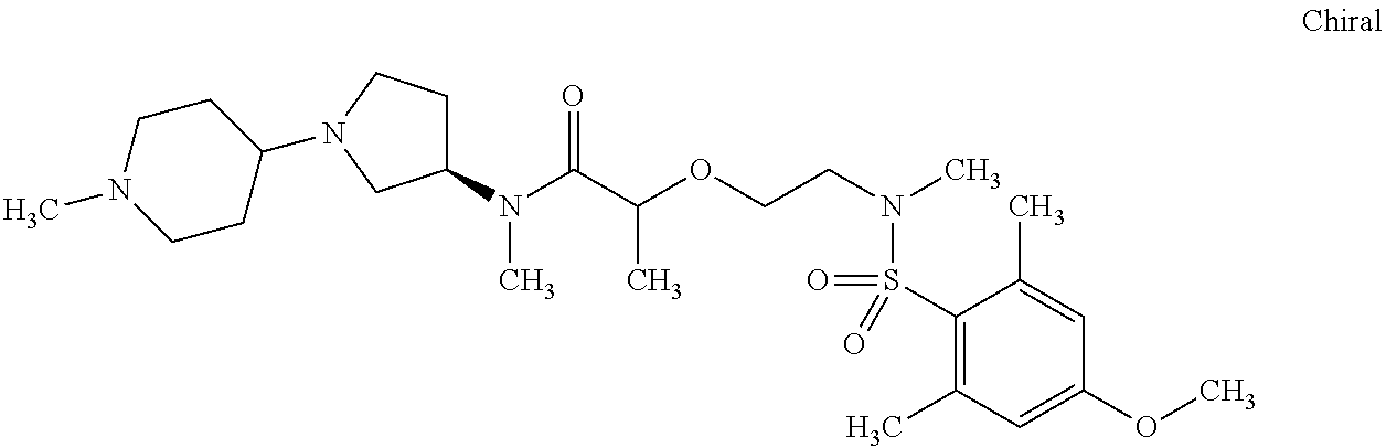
N(C(C(OCCN(C)S(=O)(C1=C(C)C=C(OC)C=C1C)=O)C)=O)(C)C1CCN(C2CCN(C)CC2)C1
